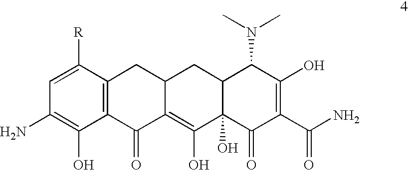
C12=C(C([R])=CC(N)=C1O)CC1C(=C(O)C3(O)C(C1)C(N(C)C)C(O)=C(C(N)=O)C3=O)C2=O
